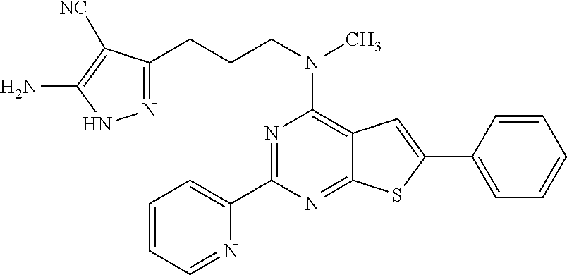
C1(C2=NC(N(CCCC3=NNC(N)=C3[NC])C)=C3C(=N2)SC(C2=CC=CC=C2)=C3)=CC=CC=N1
